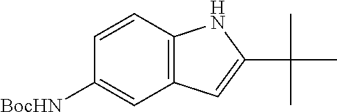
C12=C(C=CC([BocHN])=C1)NC(C(C)(C)C)=C2
